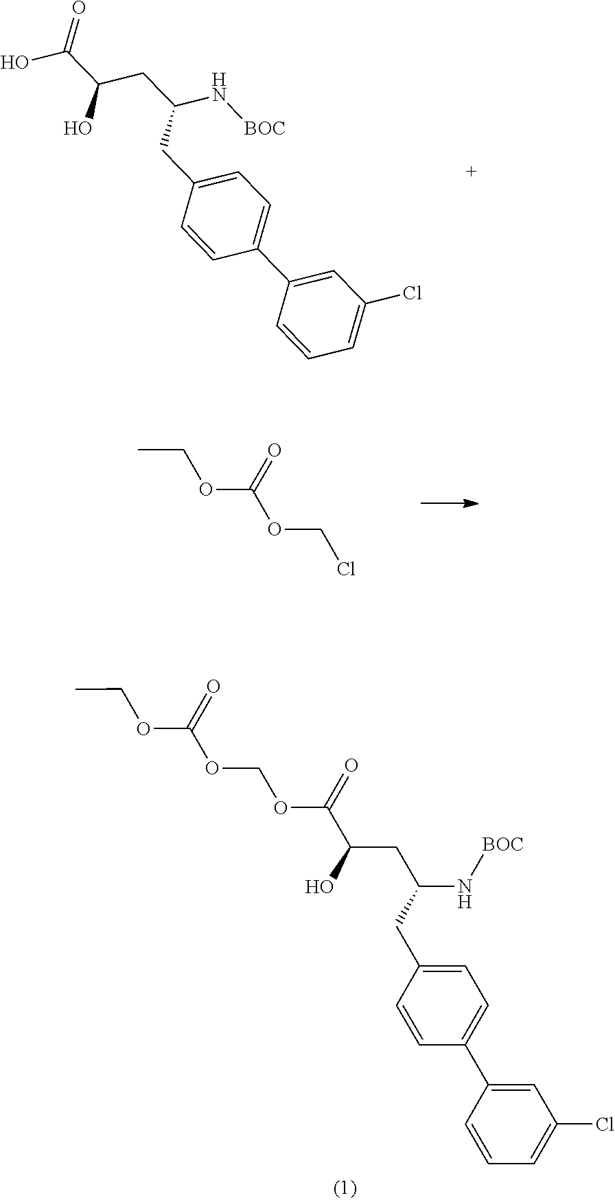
OC(C(CC(N[BOC])CC1=CC=C(C2=CC(Cl)=CC=C2)C=C1)O)=O.C(OCCl)(OCC)=O.C(OC(OCOC(C(CC(N[BOC])CC1=CC=C(C2=CC(Cl)=CC=C2)C=C1)O)=O)=O)C
